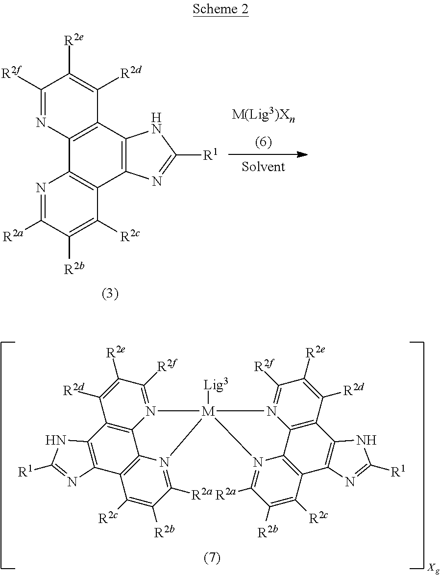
C1([R2e])=C([R2d])C2=C3N(=C1[R2f])[M]1([Lig3])(N4=C([R2a])C([R2b])=C([R2c])C(=C34)C3=C2NC([R1])=N3)N2=C([R2f])C([R2e])=C([R2d])C3=C2C2=C(C4=C3NC([R1])=N4)C([R2c])=C([R2b])C([R2a])=N12.C1([R2f])=NC2=C(C([R2d])=C1[R2e])C1=C(C3=C2N=C([R2a])C([R2b])=C3[R2c])N=C([R1])N1
